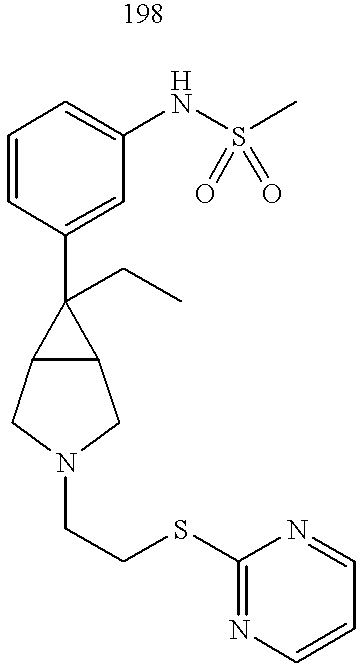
C1=CC(C2(CC)C3C2CN(CCSC2=NC=CC=N2)C3)=CC(NS(C)(=O)=O)=C1
